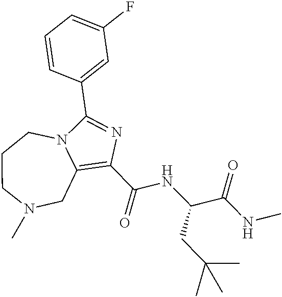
C1(C(NC(CC(C)(C)C)C(=O)NC)=O)=C2CN(C)CCCN2C(C2=CC(F)=CC=C2)=N1
